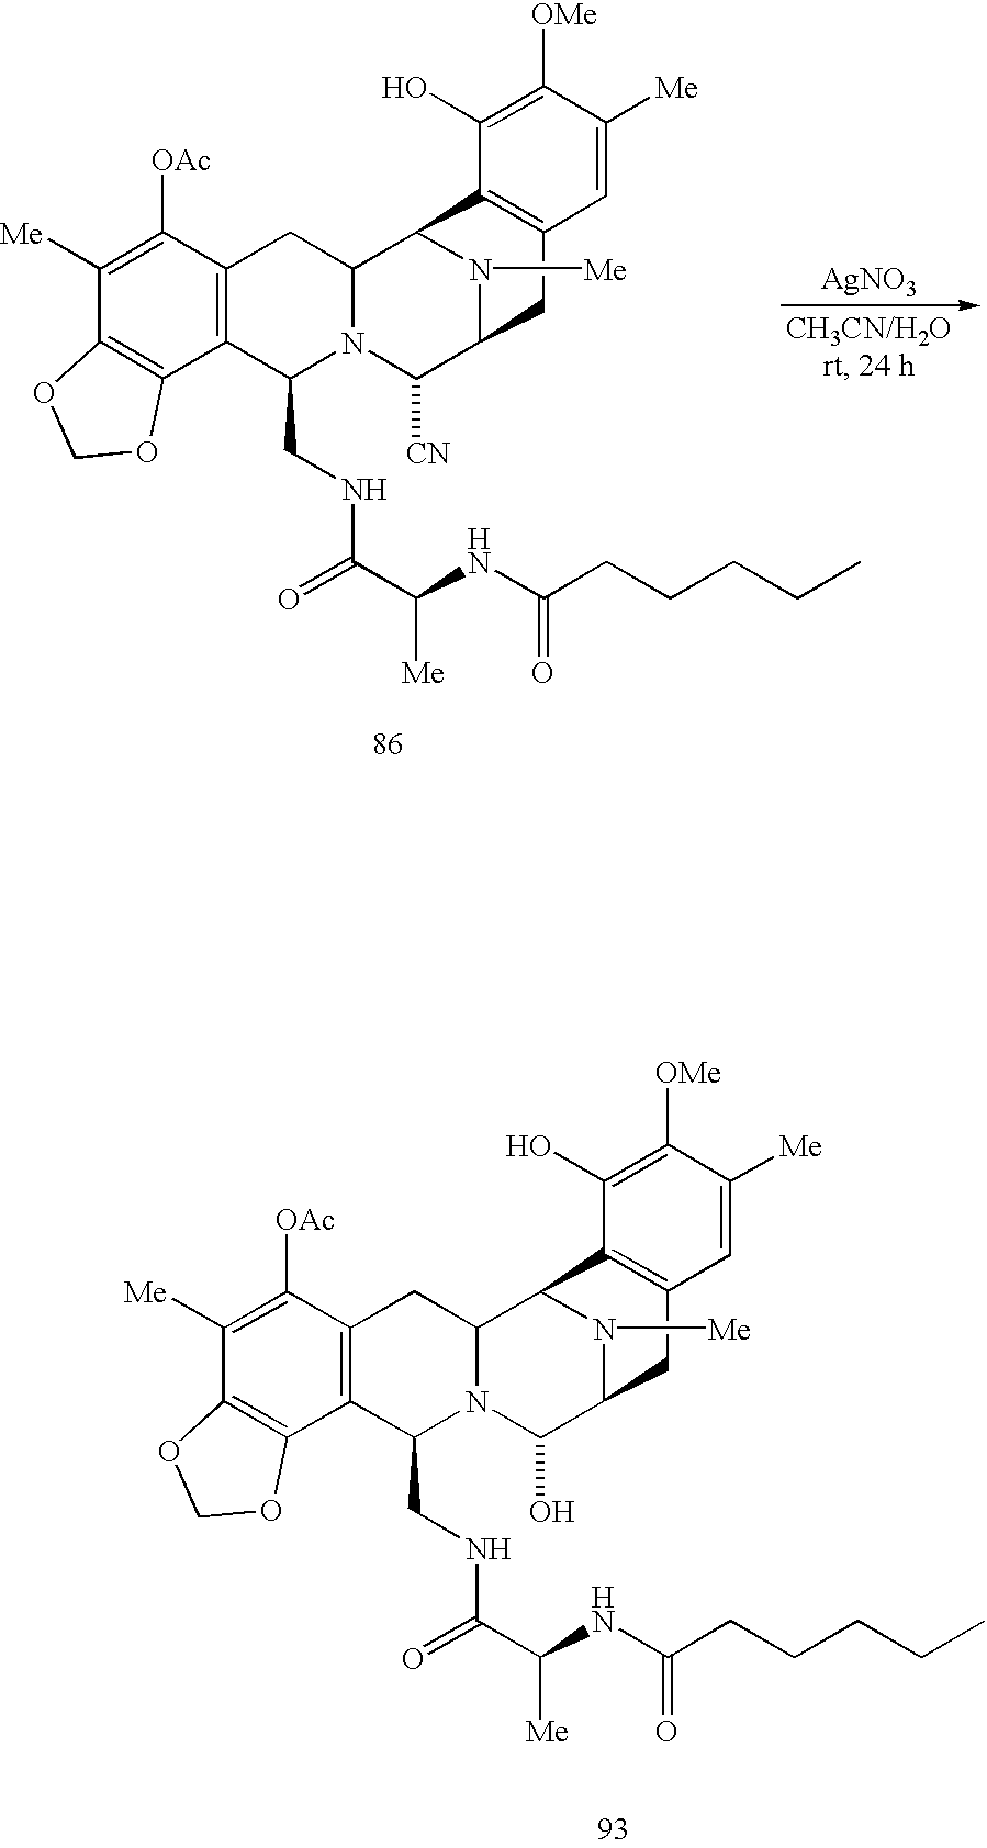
C1([OAc])=C([Me])C2=C(C3=C1CC1N(C3CNC(C(NC(CCCCC)=O)[Me])=O)C(O)C3N([Me])C1C1=C(C3)C=C([Me])C([OMe])=C1O)OCO2.[AgNO3].C1([OAc])=C([Me])C2=C(C3=C1CC1N(C3CNC(C(NC(CCCCC)=O)[Me])=O)C([CN])C3N([Me])C1C1=C(C3)C=C([Me])C([OMe])=C1O)OCO2
